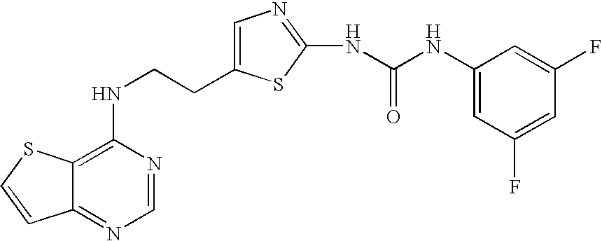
C(CNC1=C2C(=NC=N1)C=CS2)C1=CN=C(NC(=O)NC2=CC(F)=CC(F)=C2)S1
